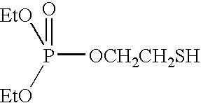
P([OCH2CH2SH])([EtO])([EtO])=O
